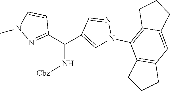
C12=C(C=C3C(=C1N1C=C(C(C4=NN(C)C=C4)N[Cbz])C=N1)CCC3)CCC2
